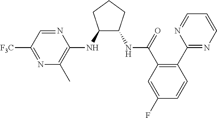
C1(NC2=C(C)N=C([F3C])C=N2)C(NC(C2=C(C3=NC=CC=N3)C=CC(F)=C2)=O)CCC1
